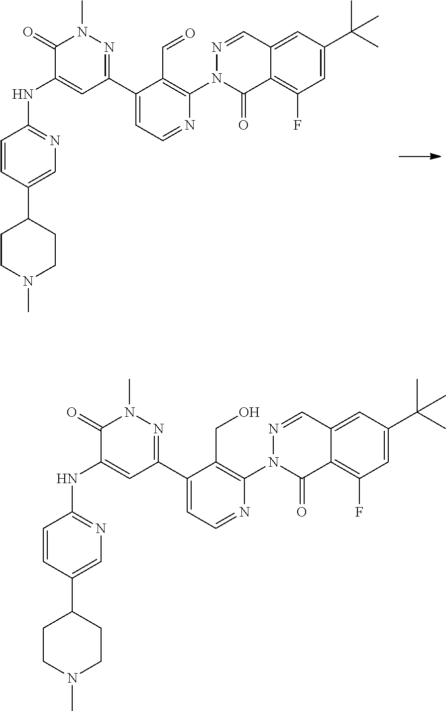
C1=CC(C2CCN(C)CC2)=CN=C1NC1=CC(C2=CC=NC(N3N=CC4=CC(C(C)(C)C)=CC(F)=C4C3=O)=C2C=O)=NN(C)C1=O.C1=CC(C2CCN(C)CC2)=CN=C1NC1=CC(C2=CC=NC(N3N=CC4=CC(C(C)(C)C)=CC(F)=C4C3=O)=C2CO)=NN(C)C1=O
